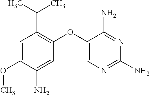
C1=C(OC)C(N)=CC(OC2=CN=C(N)N=C2N)=C1C(C)C
